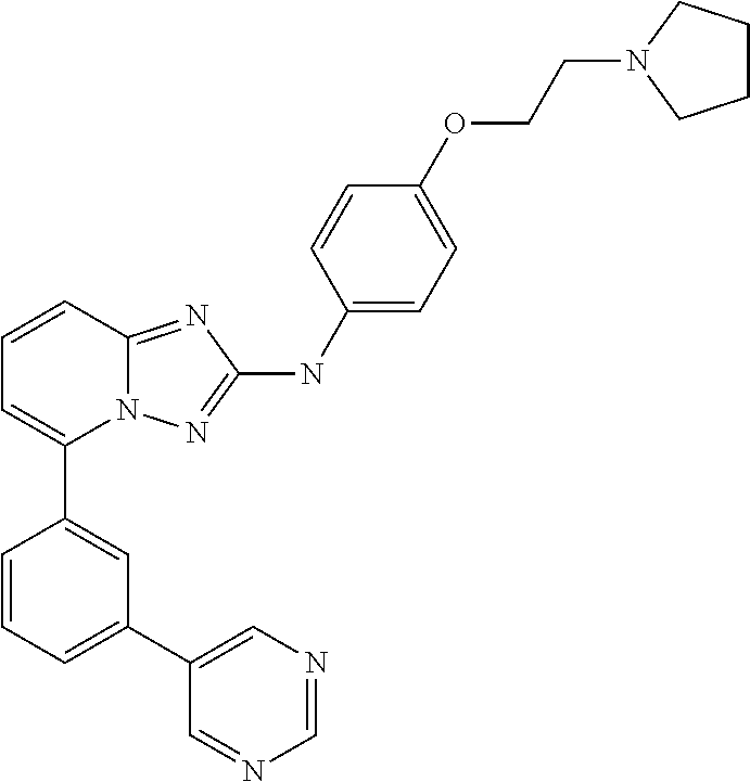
C1=CC2=NC(NC3=CC=C(OCCN4CCCC4)C=C3)=NN2C(C2=CC(C3=CN=CN=C3)=CC=C2)=C1
